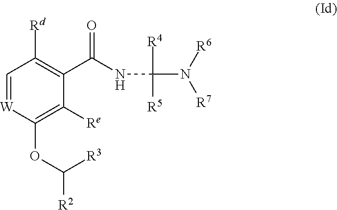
[W]1=CC([Rd])=C(C(NC(N([R6])[R7])([R4])[R5])=O)C([Re])=C1OC([R2])[R3]
